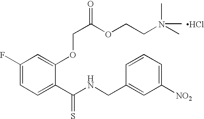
C1(F)=CC=C(C(NCC2=CC([NO2])=CC=C2)=S)C(OCC(=O)OCCN(C)(C)C)=C1.Cl
